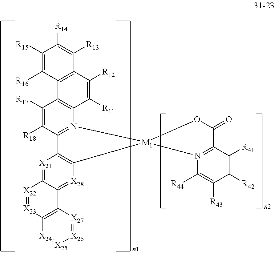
[X21]1=C2C(=[X28]C3=C1C1=N(C4=C(C([R17])=C1[R18])C1=C(C([R12])=C4[R11])C([R13])=C([R14])C([R15])=C1[R16])[M1]31N3=C(C([R41])=C([R42])C([R43])=C3[R44])C(=O)O1)C1=C([X23]=[X22]2)[X24]=[X25][X26]=[X27]1
